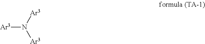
[Ar3]N([Ar3])[Ar3]
